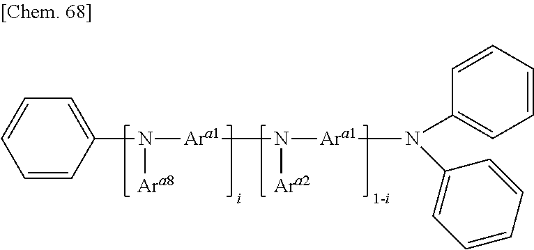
C1=CC(N([Ara1]N([Ara2])[Ara1]N(C2=CC=CC=C2)C2=CC=CC=C2)[Ara8])=CC=C1.[1-i]
